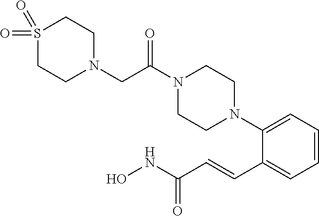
C1=CC=C(N2CCN(C(CN3CCS(=O)(=O)CC3)=O)CC2)C(C=CC(NO)=O)=C1
